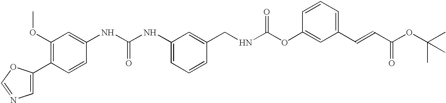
C1=C(C2=C(OC)C=C(NC(NC3=CC=CC(CNC(OC4=CC(C=CC(OC(C)(C)C)=O)=CC=C4)=O)=C3)=O)C=C2)OC=N1
